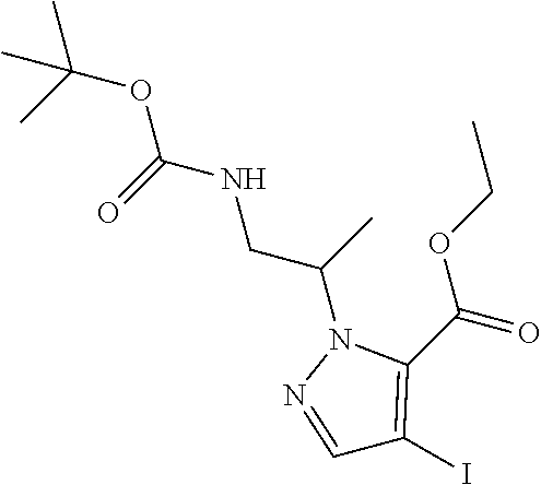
CC(OC(NCC(N1N=CC(I)=C1C(=O)OCC)C)=O)(C)C
